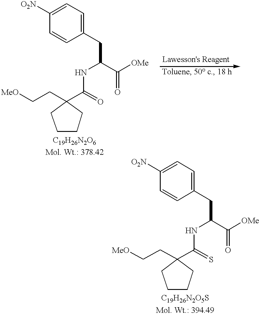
[MeO]CCC1(C(=O)NC(C([OMe])=O)CC2=CC=C([O2N])C=C2)CCCC1.[MeO]CCC1(C(=S)NC(CC2=CC=C([O2N])C=C2)C(=O)[OMe])CCCC1
